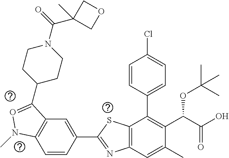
C1=CC(C2=NC3=C(S2)C(C2=CC=C(Cl)C=C2)=C(C(C(O)=O)OC(C)(C)C)C(C)=C3)=CC2=C1N(C)O=C2C1CCN(C(C2(C)COC2)=O)CC1
